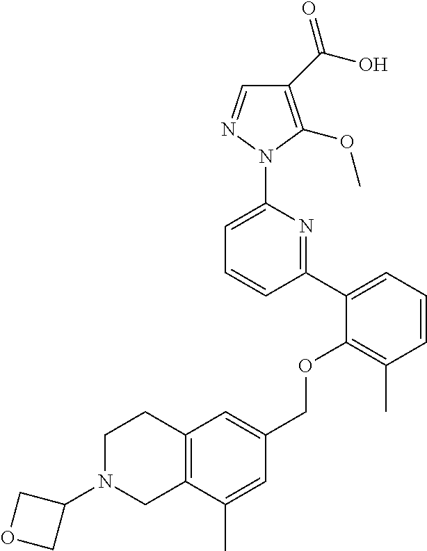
C1(C(O)=O)=C(OC)N(C2=CC=CC(C3=CC=CC(C)=C3OCC3=CC4=C(C(C)=C3)CN(C3COC3)CC4)=N2)N=C1
